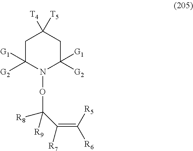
C1C([G2])([G1])N(OC(C([R7])=C([R5])[R6])([R8])[R9])C([G2])([G1])CC1([T5])[T4]
